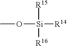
O([Si]([R14])([R15])[R16])C
